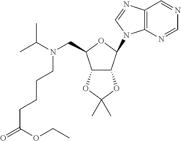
N(C(C)C)(CC1C2C(C(N3C4=C(C=NC=N4)N=C3)O1)OC(C)(C)O2)CCCCC(=O)OCC
